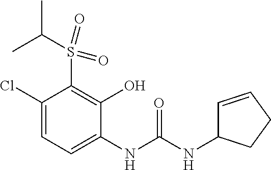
C1(Cl)=CC=C(NC(NC2C=CCC2)=O)C(O)=C1S(=O)(=O)C(C)C
